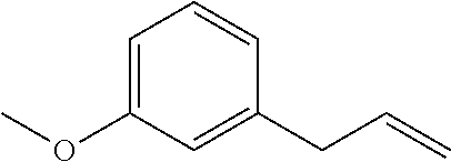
O(C1=CC=CC(CC=C)=C1)C
